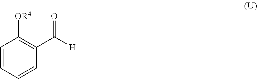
C1=CC=CC(C([H])=O)=C1[OR4]
